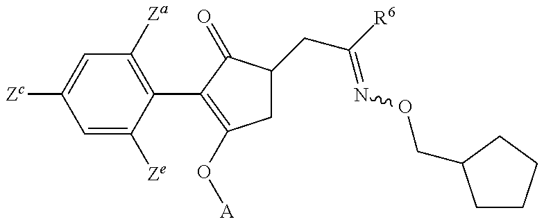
C1=C([Ze])C(C2=C(O[A])CC(CC(=NOCC3CCCC3)[R6])C2=O)=C([Za])C=C1[Zc]
